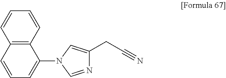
C1=CC=CC2=C1C(N1C=NC(CC#N)=C1)=CC=C2
